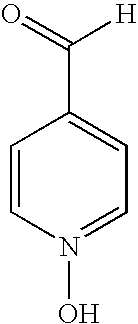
C1=CN(O)=CC=C1C(=O)[H]
